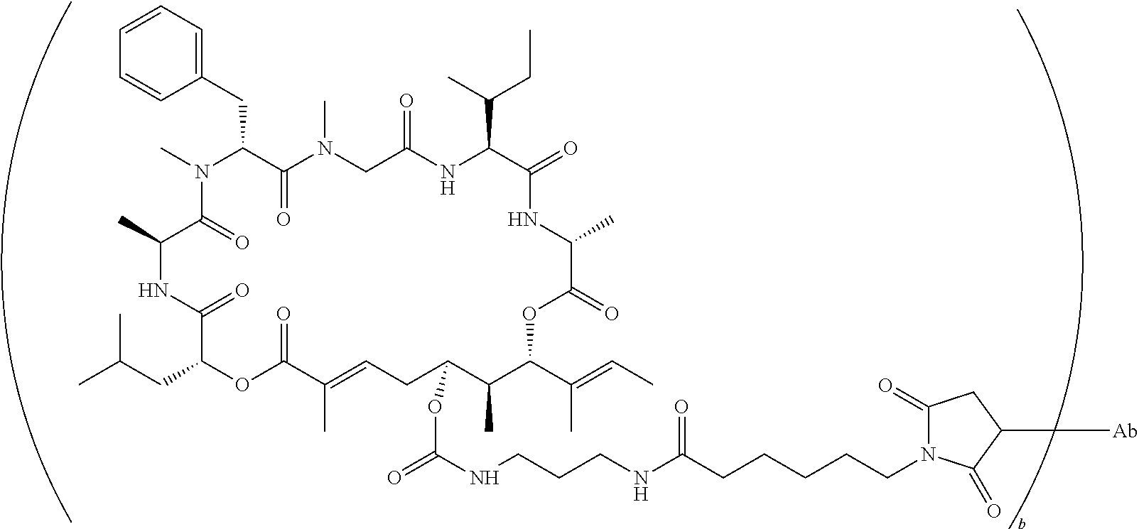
CN1C(CC2=CC=CC=C2)C(=O)N(C)CC(=O)NC(C(C)CC)C(=O)NC(C)C(=O)OC(C(C)=CC)C(C)C(OC(=O)NCCCNC(CCCCCN2C(=O)CC([Ab])C2=O)=O)CC=C(C)C(=O)OC(CC(C)C)C(=O)NC(C)C1=O
